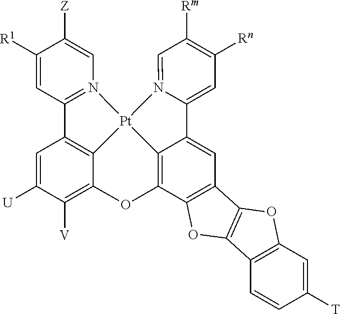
C1([R1])=CC2=N(C=C1[Z])[Pt]13C4=C2C=C([U])C([V])=C4OC2=C1C(=CC1=C2OC2=C1OC1=C2C=CC([T])=C1)C1=CC([Rn])=C([Rm])C=N13
